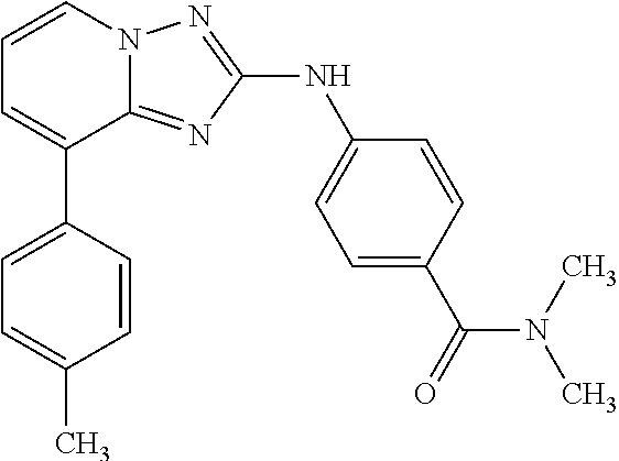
C1=CN2C(=NC(NC3=CC=C(C(=O)N(C)C)C=C3)=N2)C(C2=CC=C(C)C=C2)=C1
